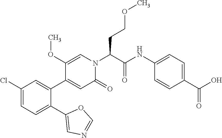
C1(Cl)=CC=C(C2=CN=CO2)C(C2=CC(=O)N(C(CCOC)C(=O)NC3=CC=C(C(O)=O)C=C3)C=C2OC)=C1
